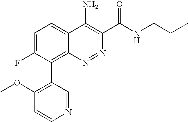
C1(C2=C3C(=CC=C2F)C(N)=C(C(NCCC)=O)N=N3)=C(OC)C=CN=C1
